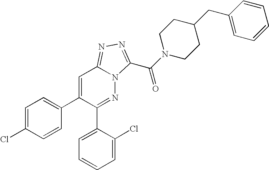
C1=C(Cl)C=CC(C2=CC3=NN=C(C(N4CCC(CC5=CC=CC=C5)CC4)=O)N3N=C2C2=CC=CC=C2Cl)=C1
